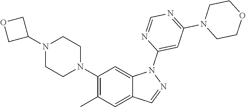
C1(N2CCN(C3COC3)CC2)=C(C)C=C2C(=C1)N(C1=CC(N3CCOCC3)=NC=N1)N=C2
